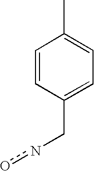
C1=CC(Cno)=CC=C1C
